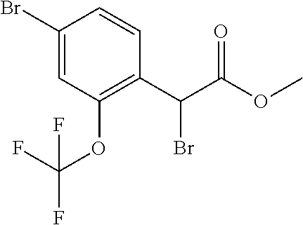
C1(Br)=CC(OC(F)(F)F)=C(C(Br)C(=O)OC)C=C1
